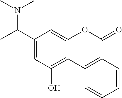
C1(C(C)N(C)C)=CC(O)=C2C(=C1)OC(=O)C1=C2C=CC=C1
